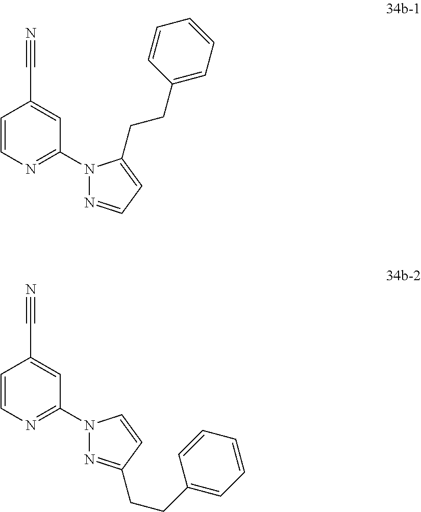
C1=CN=C(N2N=CC=C2CCC2=CC=CC=C2)C=C1C#N.C1=CN=C(N2N=C(CCC3=CC=CC=C3)C=C2)C=C1C#N
